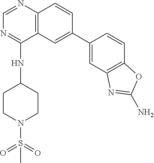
C1CN(S(=O)(=O)C)CCC1NC1=NC=NC2=C1C=C(C1=CC3=C(C=C1)OC(N)=N3)C=C2
